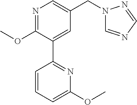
N1=C(OC)C(C2=NC(OC)=CC=C2)=CC(CN2C=NC=N2)=C1
